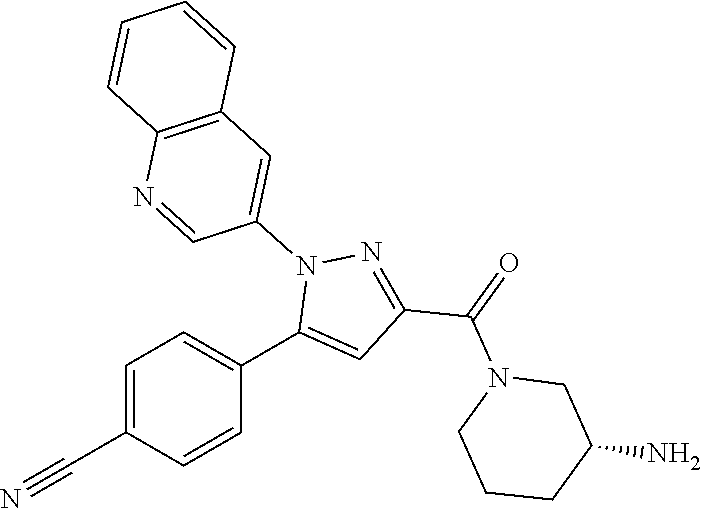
C1=C(C#N)C=CC(C2=CC(C(=O)N3CCCC(N)C3)=NN2C2=CC3=C(N=C2)C=CC=C3)=C1
